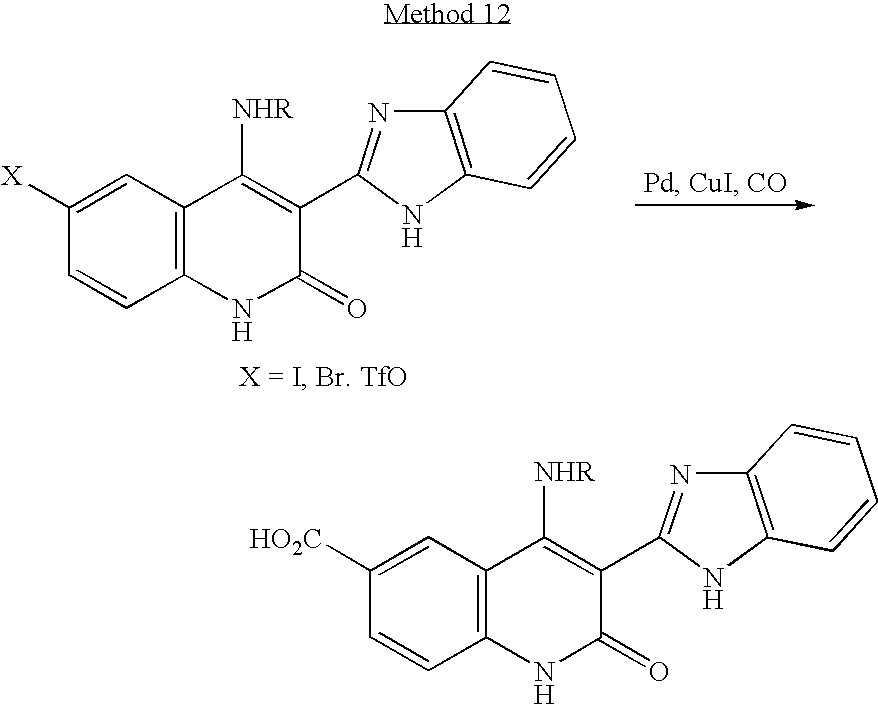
C12=C(C=C([X])C=C1)C([NHR])=C(C1=NC3=C(N1)C=CC=C3)C(=O)N2.C12=C(C=C([HO2C])C=C1)C([NHR])=C(C1=NC3=C(N1)C=CC=C3)C(=O)N2
